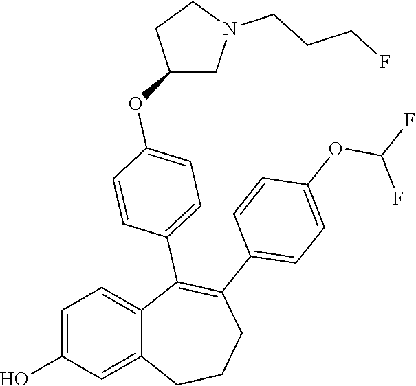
C1=C(O)C=C2C(=C1)C(C1=CC=C(OC3CN(CCCF)CC3)C=C1)=C(C1=CC=C(OC(F)F)C=C1)CCC2
